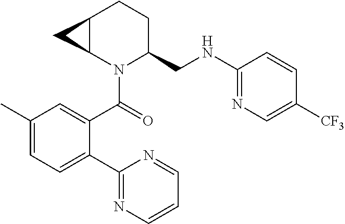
C1(C(=O)N2C(CNC3=NC=C([CF3])C=C3)CCC3C2C3)=CC(C)=CC=C1C1=NC=CC=N1
